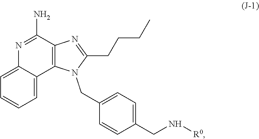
N1=C(CCCC)N(CC2=CC=C(CN[R0])C=C2)C2=C1C(N)=NC1=CC=CC=C12
